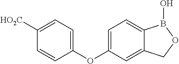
C1=CC(OC2=CC=C3C(=C2)COB3O)=CC=C1[HO2C]
